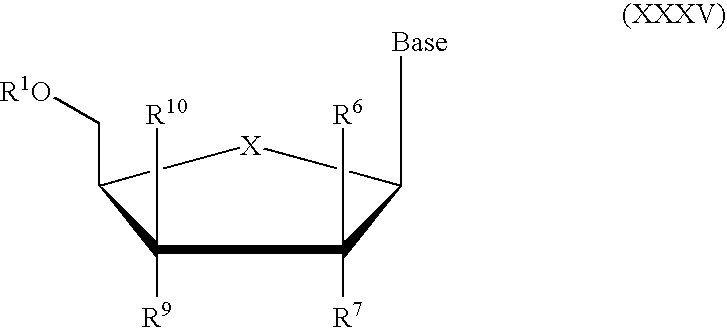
C(C1[X]C([Base])C([R7])([R6])C1([R9])[R10])[R1O]
